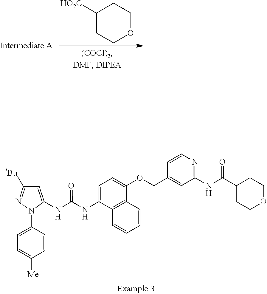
[HO2C]C1CCOCC1.C1=C(NC(NC2=CC([tBu])=NN2C2=CC=C([Me])C=C2)=O)C2=C(C(OCC3=CC(NC(C4CCOCC4)=O)=NC=C3)=C1)C=CC=C2
